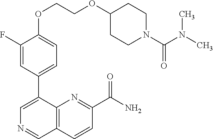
C1(OCCOC2CCN(C(N(C)C)=O)CC2)=CC=C(C2=CN=CC3=C2N=C(C(N)=O)C=C3)C=C1F
